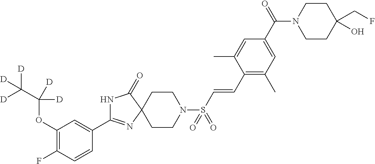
N1C(C2=CC(OC([D])([D])C([D])([D])[D])=C(F)C=C2)=NC2(C1=O)CCN(S(C=CC1=C(C)C=C(C(N3CCC(CF)(O)CC3)=O)C=C1C)(=O)=O)CC2
